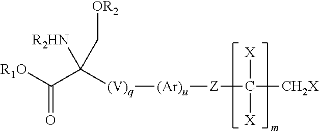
[R1O]C(=O)C([(V)q][(Ar)u][Z]C([CH2X])([X])[X])([R2HN])C[OR2]
